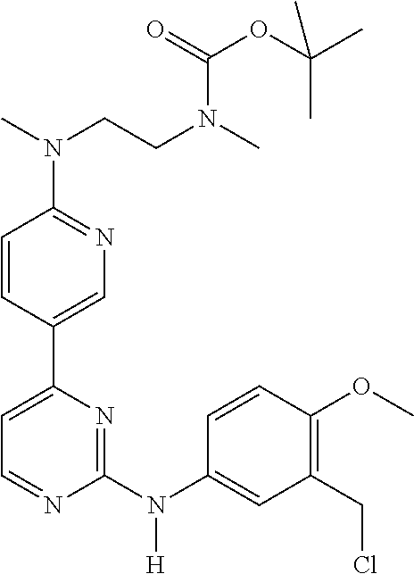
C1=CC(C2=CC=NC(N(C3=CC(CCl)=C(OC)C=C3)[H])=N2)=CN=C1N(C)CCN(C)C(=O)OC(C)(C)C
